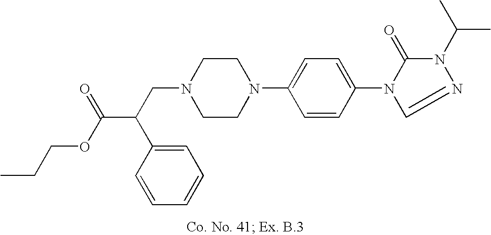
N1(CC(C(OCCC)=O)C2=CC=CC=C2)CCN(C2=CC=C(N3C(=O)N(C(C)C)N=C3)C=C2)CC1
